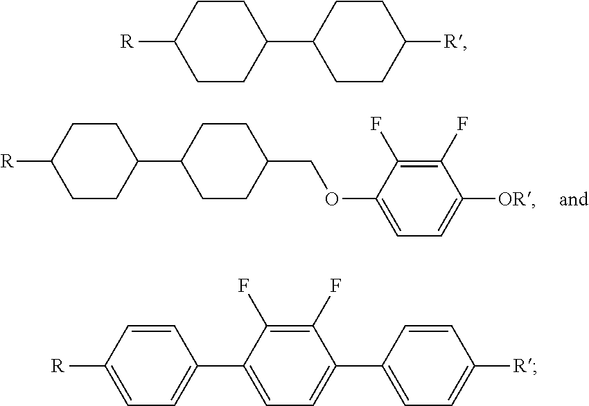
C1CC([R])CCC1C1CCC(COC2=CC=C([OR])C(F)=C2F)CC1.C1CC([R])CCC1C1CCC([R])CC1.C1=CC([R])=CC=C1C1=CC=C(C2=CC=C([R])C=C2)C(F)=C1F
